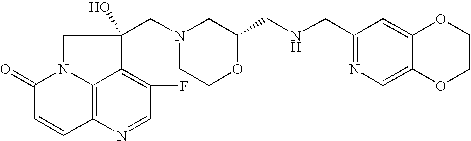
C12=C3N(C(=O)C=C1)CC(O)(CN1CCOC(CNCC4=NC=C5C(=C4)OCCO5)C1)C3=C(F)C=N2
